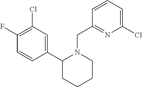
C1=CC(C2CCCCN2CC2=NC(Cl)=CC=C2)=CC(Cl)=C1F
